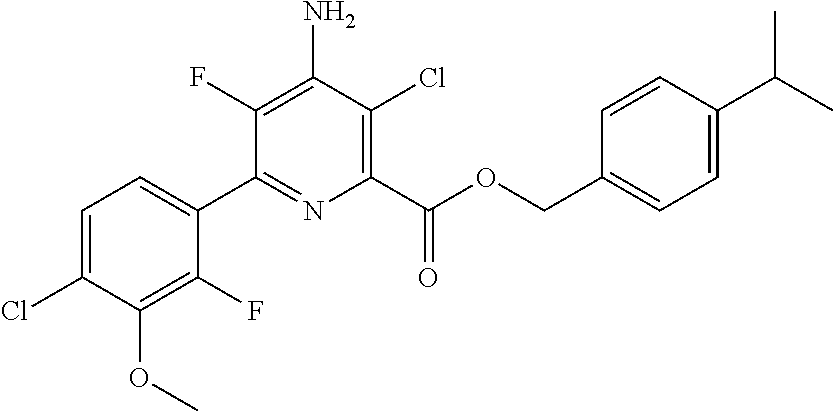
C1=C(Cl)C(OC)=C(F)C(C2=NC(C(OCC3=CC=C(C(C)C)C=C3)=O)=C(Cl)C(N)=C2F)=C1
